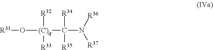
[R31]O[(C)q](C(N([R36])[R37])([R34])[R35])([R32])[R33]
